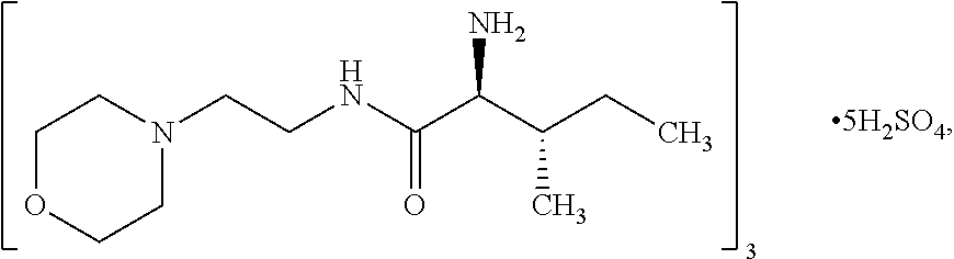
C1OCCN(CCNC(C(C(CC)C)N)=O)C1
